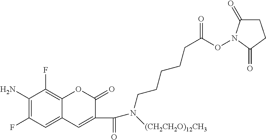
C1C(=O)N(OC(CCCCCN(C(=O)C2=CC3=CC(F)=C(N)C(F)=C3OC2=O)[(CH2CH2O)12CH3])=O)C(=O)C1
